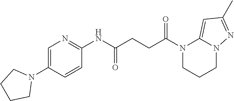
N1(C(=O)CCC(=O)NC2=NC=C(N3CCCC3)C=C2)CCCN2C1=CC(C)=N2
